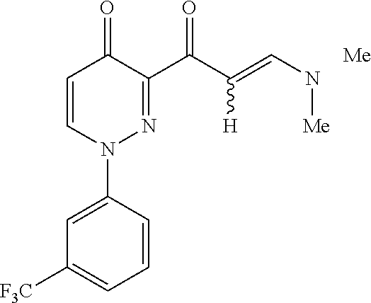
C1=CC(N2N=C(C(C(=CN[Me])[H])=O)C(=O)C=C2)=CC([F3C])=C1.[Me]
